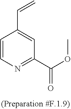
C1=CN=C(C(=O)OC)C=C1C=C
